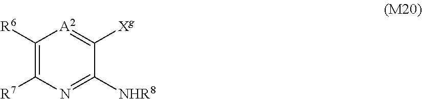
C1([R6])=C([R7])N=C([NHR8])C([Xg])=[A2]1
